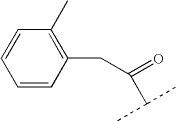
C1=CC(CC(=O)C(C)C)=C(C)C=C1
